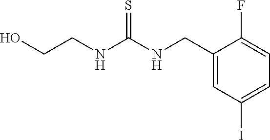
C1(CNC(NCCO)=S)=CC(I)=CC=C1F
